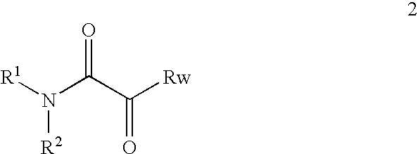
[R1]N(C(C([Rw])=O)=O)[R2]
